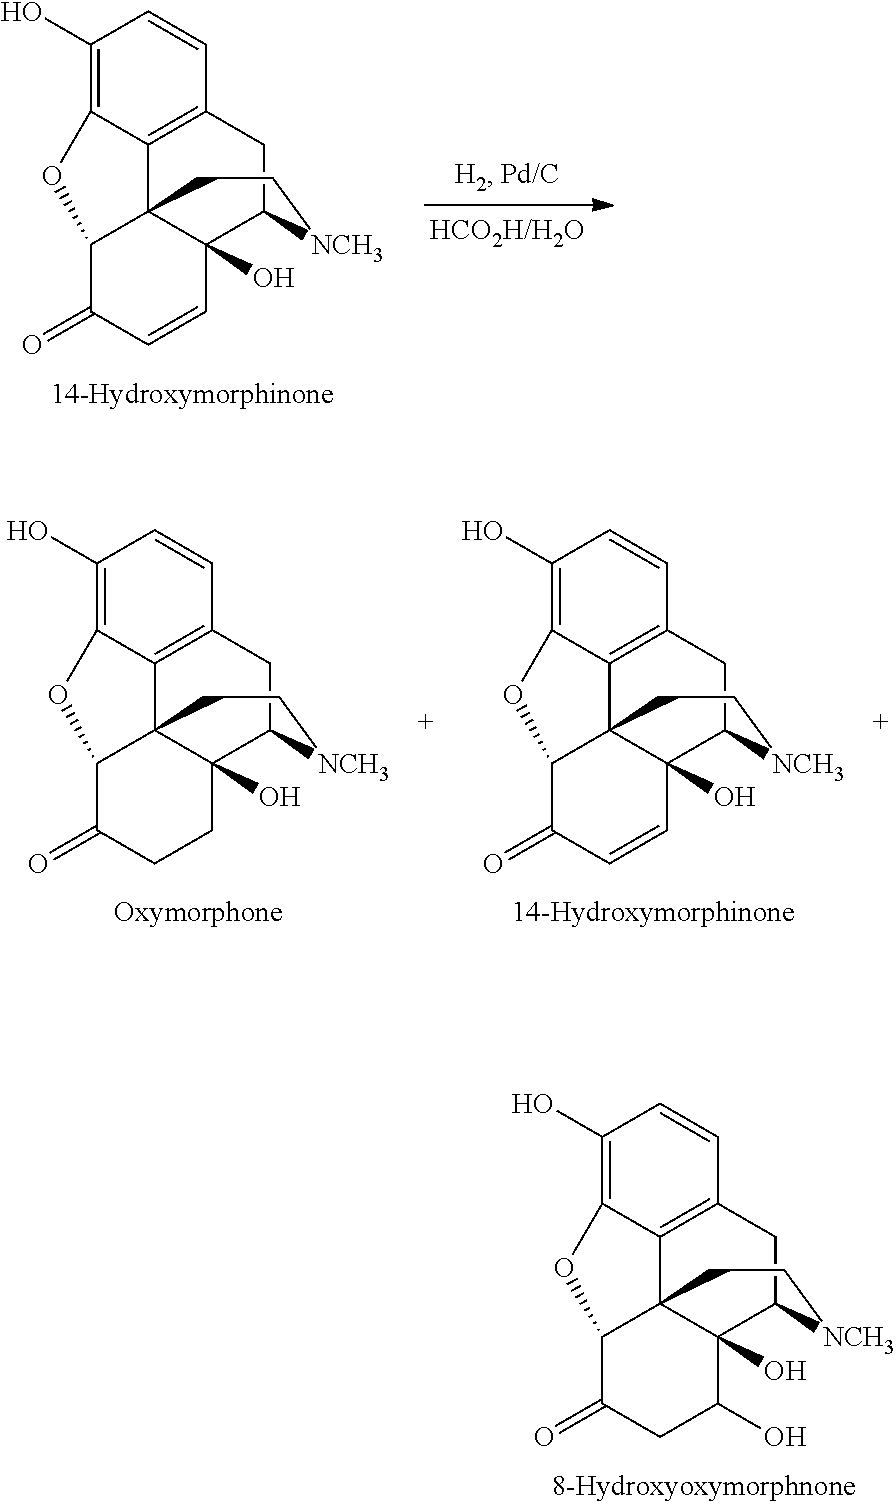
C1(O)=C2C3=C(C=C1)CC1C4(O)C3(C(C(=O)C=C4)O2)CC[NCH3]1.C1(O)=C2C3=C(C=C1)CC1C4(O)C3(C(C(=O)CC4)O2)CC[NCH3]1.C1(O)=C2C3=C(C=C1)CC1C4(O)C3(C(C(=O)C=C4)O2)CC[NCH3]1.C1(O)=C2C3=C(C=C1)CC1C4(O)C3(C(C(=O)CC4O)O2)CC[NCH3]1
